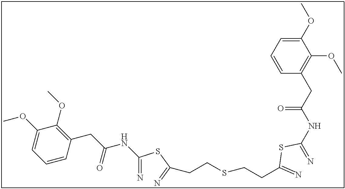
C(=N)(SC(=N)CCSCCC(=N)SC(=N)NC(CC1=C(OC)C(OC)=CC=C1)=O)NC(CC1=C(OC)C(OC)=CC=C1)=O
